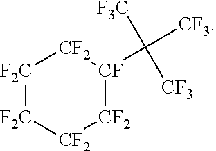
[F2C]1[F2C][CF2][CF2][CF](C([F3C])([CF3])[CF3])[CF2]1
